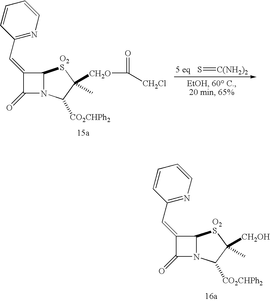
C12N(C(=O)C1=CC1=NC=CC=C1)C([CO2CHPh2])C([CH2OH])(C)[O2S]2.C12N(C(=O)C1=CC1=NC=CC=C1)C([CO2CHPh2])C([CH2O]C([CH2Cl])=O)(C)[O2S]2.S=[C(NH2)2].[5 eq]
